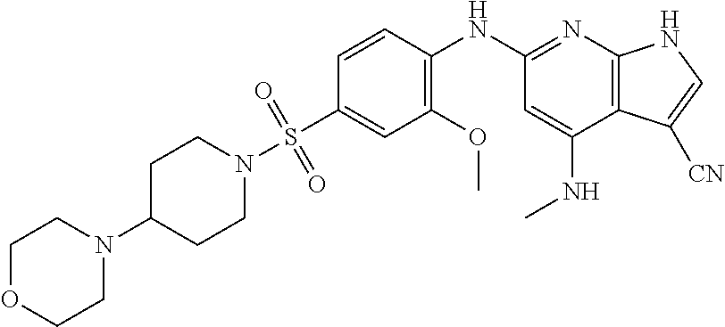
C1=CC(NC2=NC3=C(C(NC)=C2)C([CN])=CN3)=C(OC)C=C1S(N1CCC(N2CCOCC2)CC1)(=O)=O
